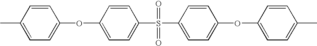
C1(C)=CC=C(OC2=CC=C(S(=O)(=O)C3=CC=C(OC4=CC=C(C)C=C4)C=C3)C=C2)C=C1
